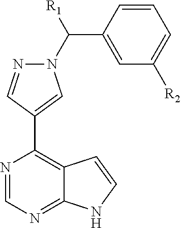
N1(C(C2=CC([R2])=CC=C2)[R1])N=CC(C2=C3C(=NC=N2)NC=C3)=C1
